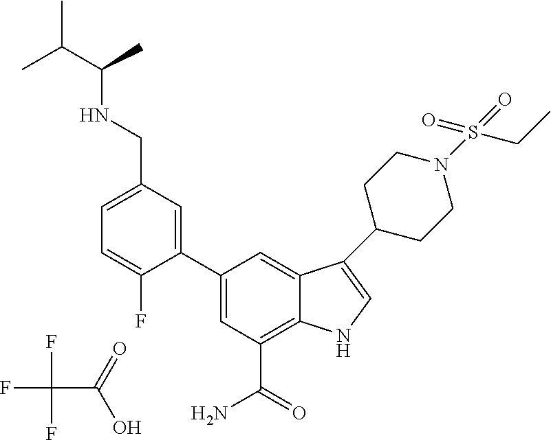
FC(C(=O)O)(F)F.C1=C(CNC(C)C(C)C)C=C(C2=CC(C(=O)N)=C3C(=C2)C(C2CCN(S(=O)(=O)CC)CC2)=CN3)C(F)=C1
